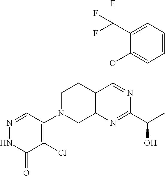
C12=C(N=C(C(C)O)N=C1OC1=CC=CC=C1C(F)(F)F)CN(C1=C(Cl)C(=O)NN=C1)CC2
